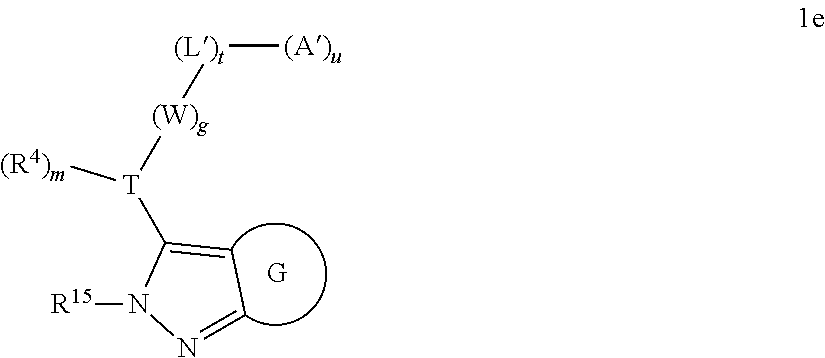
[(L)t]([(A)u])[(W)g][T]([(R4)m])C1=CC=NN1[R15]
